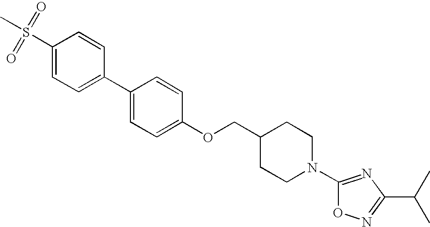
C1(S(C)(=O)=O)=CC=C(C2=CC=C(OCC3CCN(C4=NC(C(C)C)=NO4)CC3)C=C2)C=C1
